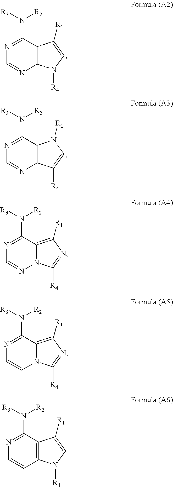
C12=C(C(N([R2])[R3])=NC=N1)C([R1])=CN2[R4].C12=C(C(N([R2])[R3])=NC=N1)N([R1])C=C2[R4].N12C(=C([R1])N=C1[R4])C(N([R2])[R3])=NC=N2.N12C(=C([R1])N=C1[R4])C(N([R2])[R3])=NC=C2.C12=C(C(N([R2])[R3])=NC=C1)C([R1])=CN2[R4]
